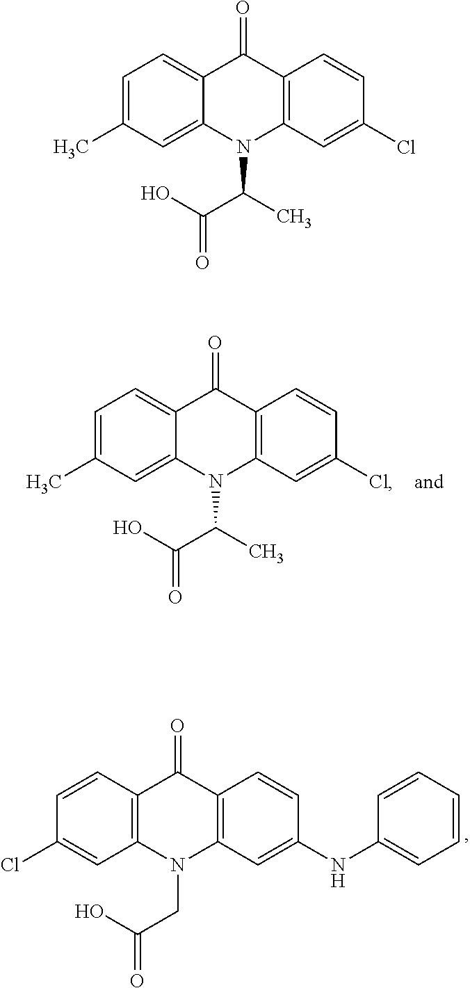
C1=C(C)C=C2C(=C1)C(=O)C1=C(C=C(Cl)C=C1)N2C(C)C(O)=O.C1=CC2=C(C=C1Cl)N(CC(O)=O)C1=C(C=CC(NC3=CC=CC=C3)=C1)C2=O.C1=C(C)C=C2C(=C1)C(=O)C1=C(C=C(Cl)C=C1)N2C(C)C(O)=O
